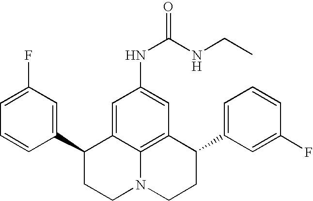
C1=C(F)C=C(C2CCN3C4=C(C(C5=CC=CC(F)=C5)CC3)C=C(NC(=O)NCC)C=C24)C=C1
